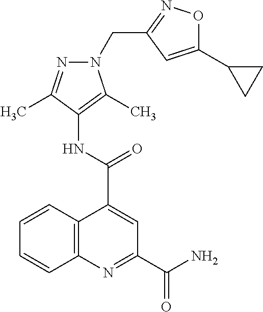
C12=C(N=C(C(N)=O)C=C1C(NC1=C(C)N(CC3=NOC(C4CC4)=C3)N=C1C)=O)C=CC=C2
